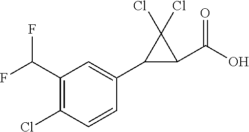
C1(C(O)=O)C(Cl)(Cl)C1C1=CC(C(F)F)=C(Cl)C=C1
